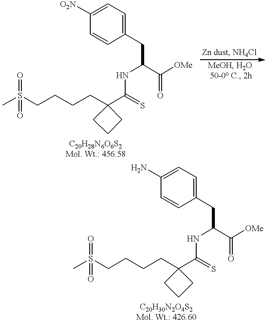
CS(CCCCC1(C(=S)NC(CC2=CC=C([O2N])C=C2)C([OMe])=O)CCC1)(=O)=O.CS(CCCCC1(C(=S)NC(CC2=CC=C(N)C=C2)C([OMe])=O)CCC1)(=O)=O
